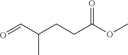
CC(C=O)CCC(OC)=O
